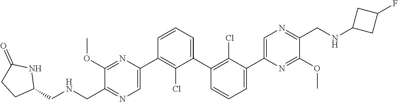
C1(C2=CN=C(CNCC3NC(=O)CC3)C(OC)=N2)=C(Cl)C(C2=C(Cl)C(C3=CN=C(CNC4CC(F)C4)C(OC)=N3)=CC=C2)=CC=C1
